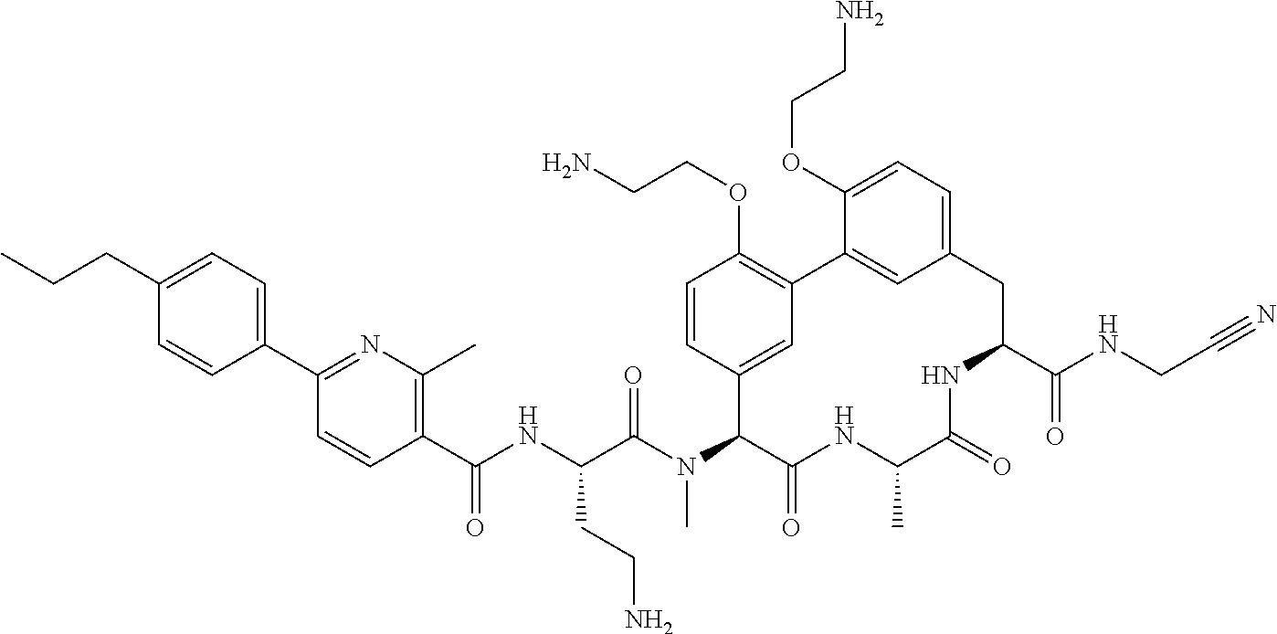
CCCC1=CC=C(C2=NC(C)=C(C(NC(C(N(C3C(=O)NC(C)C(=O)NC(C(NCC#N)=O)CC4=CC=C(OCCN)C(=C4)C4=C(OCCN)C=CC3=C4)C)=O)CCN)=O)C=C2)C=C1
